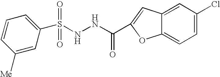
C1(S(NNC(=O)C2=CC3=CC(Cl)=CC=C3O2)(=O)=O)=CC=CC([Me])=C1
